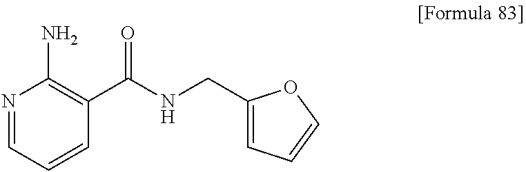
N1=CC=CC(C(NCC2=CC=CO2)=O)=C1N
